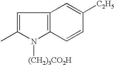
C1=C(C)N([(CH2)3CO2H])C2=C1C=C([C2H5])C=C2
